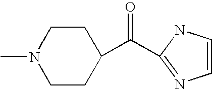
CN1CCC(C(=O)C2=NC=CN2)CC1
